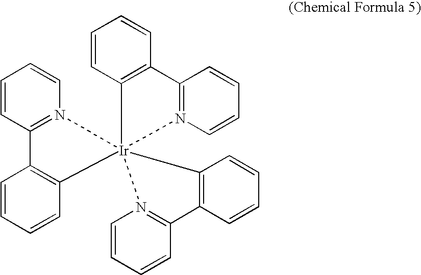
C1=CC2=C(C=C1)C1=N(C=CC=C1)[Ir]213(N2=C(C=CC=C2)C2=C1C=CC=C2)C1=C(C=CC=C1)C1=N3C=CC=C1
